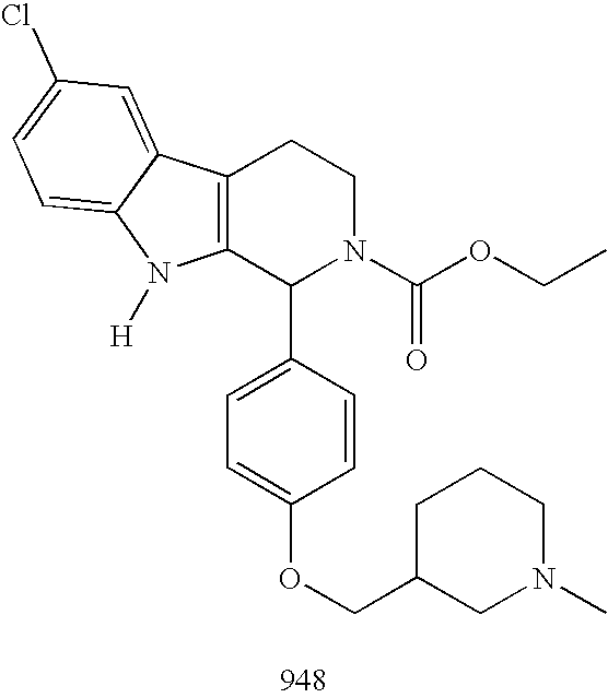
C12=C(C(C3=CC=C(OCC4CN(C)CCC4)C=C3)N(C(OCC)=O)CC1)N([H])C1=CC=C(Cl)C=C21
